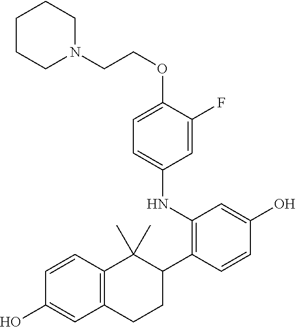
C12=C(C=CC(O)=C1)C(C)(C)C(C1=C(NC3=CC=C(OCCN4CCCCC4)C(F)=C3)C=C(O)C=C1)CC2
